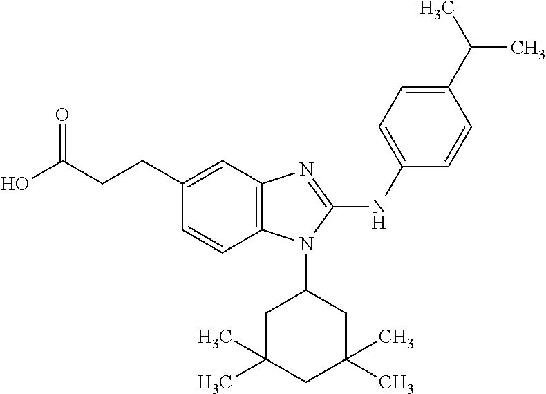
C12=C(C=C(CCC(O)=O)C=C1)N=C(NC1=CC=C(C(C)C)C=C1)N2C1CC(C)(C)CC(C)(C)C1
